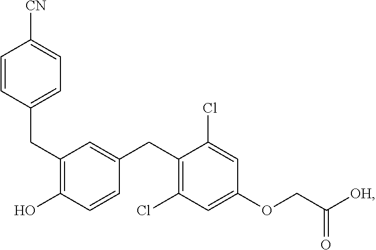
C(C1=C(O)C=CC(CC2=C(Cl)C=C(OCC([OH])=O)C=C2Cl)=C1)C1=CC=C([CN])C=C1
